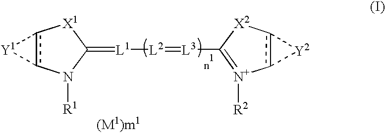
c12c(N([R1])C(=[L1][L2]=[L3]C3=[N+]([R2])c4c([X2]3)[Y2]4)[X1]1)[Y1]2
